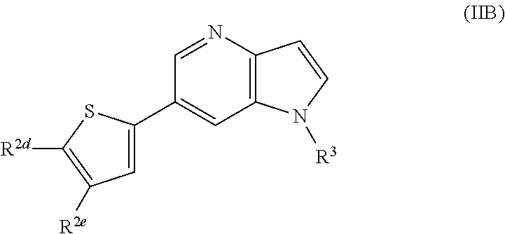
C1(C2=CC([R2e])=C([R2d])S2)=CC2=C(N=C1)C=CN2[R3]
